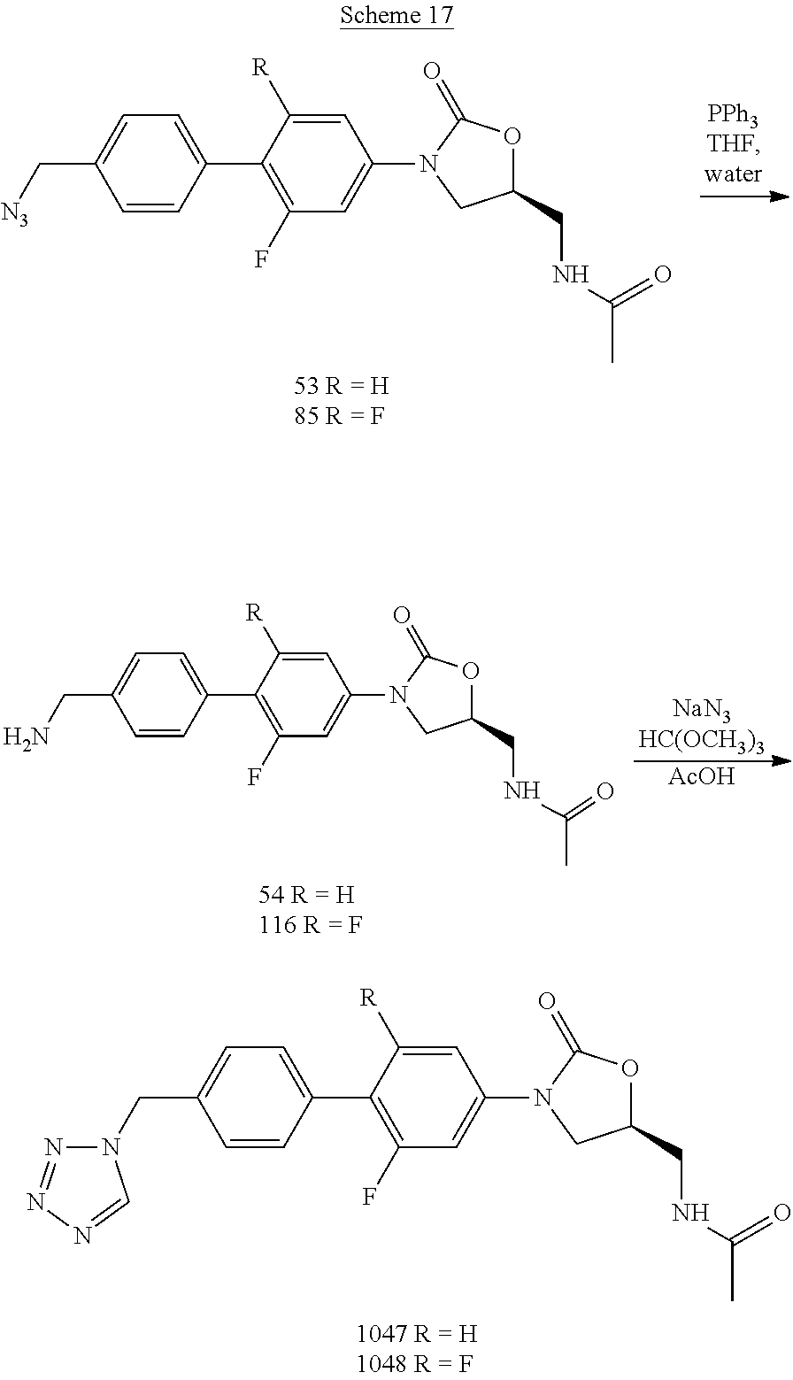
C1=CC(C2=C(F)C=C(N3CC(CNC(=O)C)OC3=O)C=C2[R])=CC=C1C[N3].C1=CC(C2=C(F)C=C(N3CC(CNC(C)=O)OC3=O)C=C2[R])=CC=C1CN1N=NN=C1.[AcOH].C1=CC(C2=C(F)C=C(N3CC(CNC(C)=O)OC3=O)C=C2[R])=CC=C1CN
